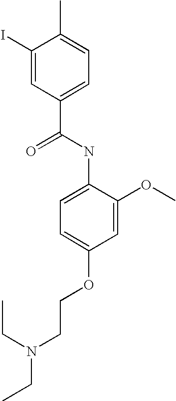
C1(I)=CC(C(=O)NC2=CC=C(OCCN(CC)CC)C=C2OC)=CC=C1C
